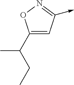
C1(C(C)CC)=CC(->C)=NO1
